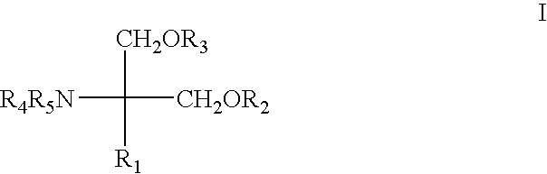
[CH2OR3]C([R1])([CH2OR2])[R4R5N]
